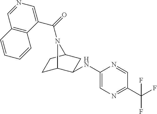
C1C2C(NC3=CN=C(C(F)(F)F)C=N3)CC(C1)N2C(=O)C1=CN=CC2=C1C=CC=C2
